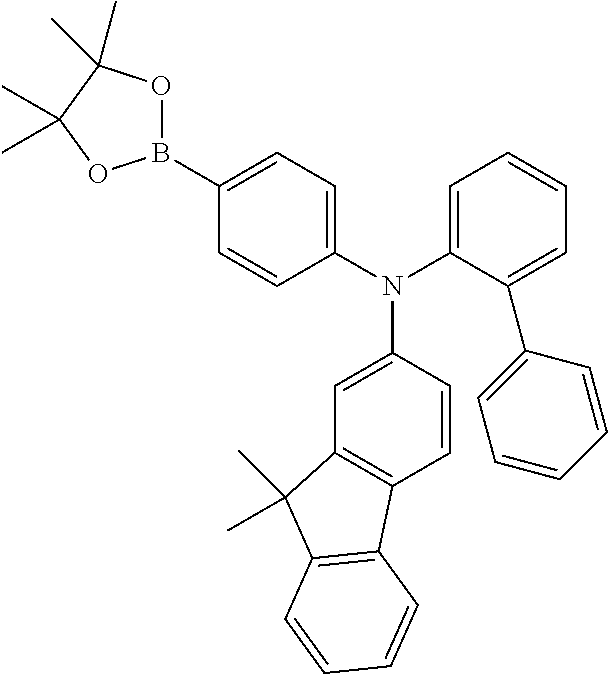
C1(N(C2=CC3=C(C=C2)C2=C(C3(C)C)C=CC=C2)C2=CC=CC=C2C2=CC=CC=C2)=CC=C(B2OC(C)(C)C(C)(C)O2)C=C1
